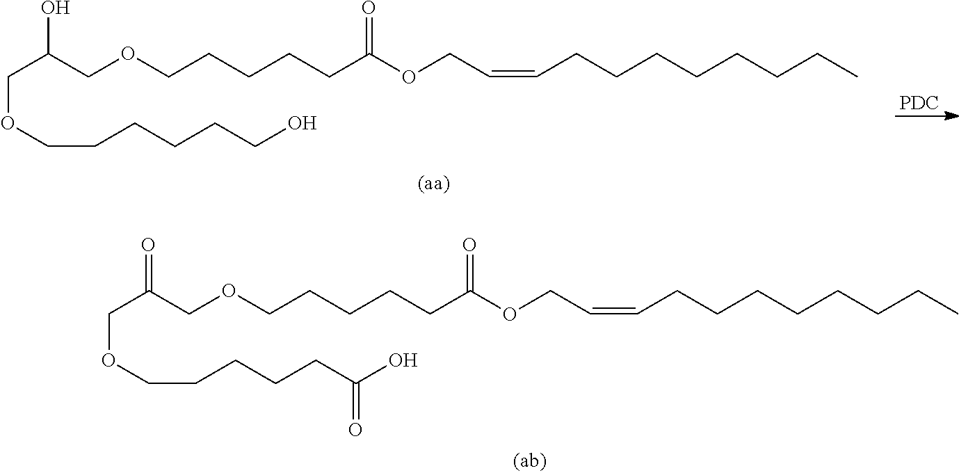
C(C(O)COCCCCCC(OCC=CCCCCCCCC)=O)OCCCCCCO.[PDC].C(C(=O)COCCCCCC(OCC=CCCCCCCCC)=O)OCCCCCC(O)=O
